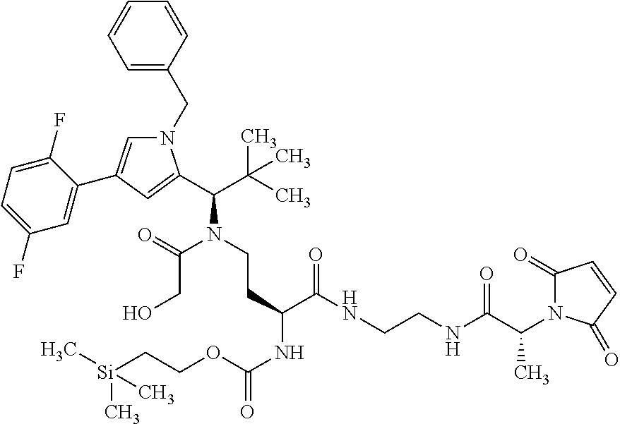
N1(CC2=CC=CC=C2)C=C(C2=CC(F)=CC=C2F)C=C1C(C(C)(C)C)N(CCC(C(NCCNC(C(C)N1C(=O)C=CC1=O)=O)=O)NC(=O)OCC[Si](C)(C)C)C(=O)CO
